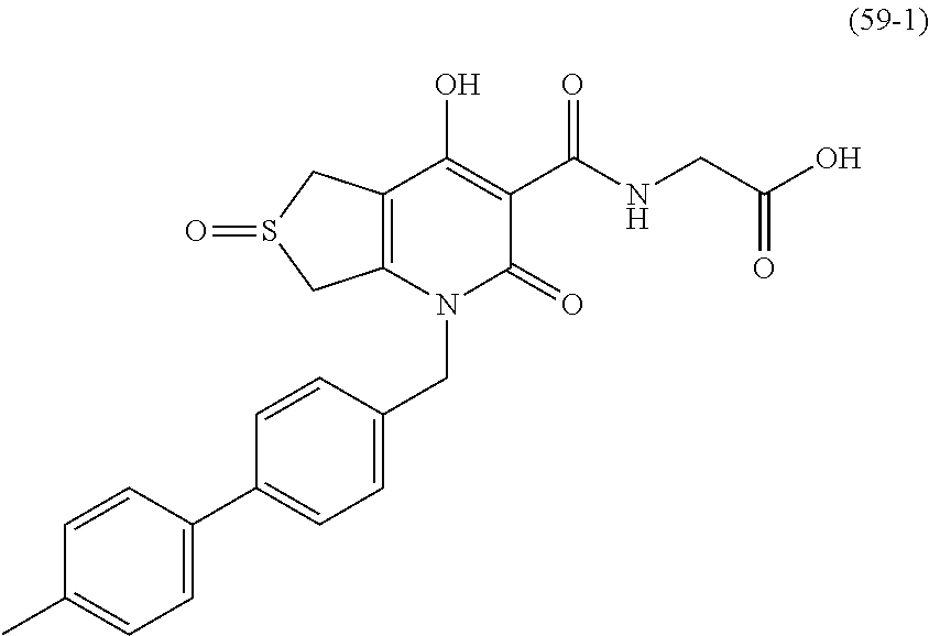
C12=C(CS(=O)C1)C(O)=C(C(NCC(O)=O)=O)C(=O)N2CC1=CC=C(C2=CC=C(C)C=C2)C=C1
